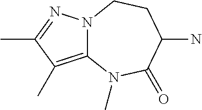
C12=C(C)C(C)=NN1CCC(N)C(=O)N2C
